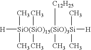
[H][SiO(SiO)15(SiO)3Si]([H])(C)(C)(C)(C)([C12H25])(C)(C)C
